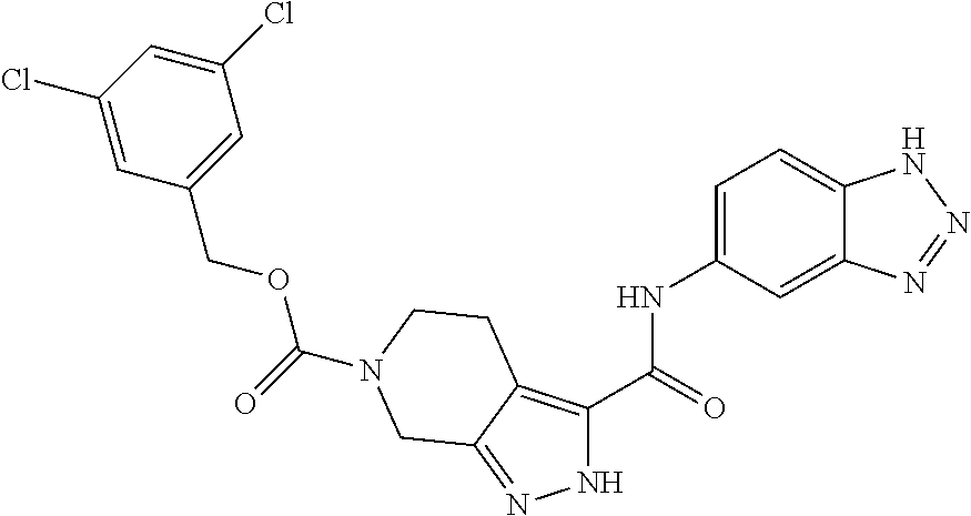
N1C(C(=O)NC2=CC=C3C(=C2)N=NN3)=C2C(=N1)CN(C(=O)OCC1=CC(Cl)=CC(Cl)=C1)CC2
